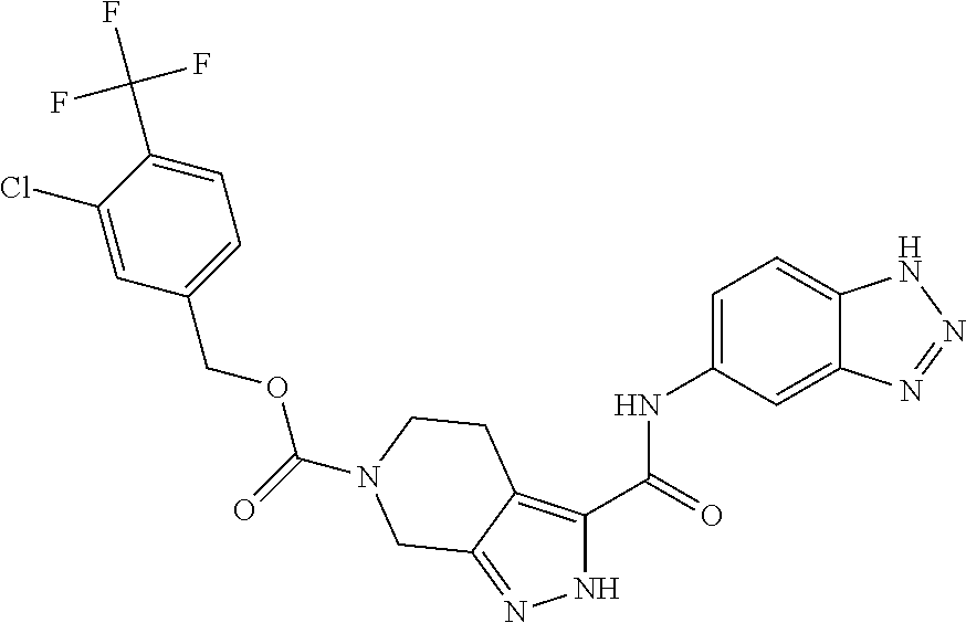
C1=C(C(F)(F)F)C(Cl)=CC(COC(=O)N2CCC3=C(C(=O)NC4=CC=C5C(=C4)N=NN5)NN=C3C2)=C1
